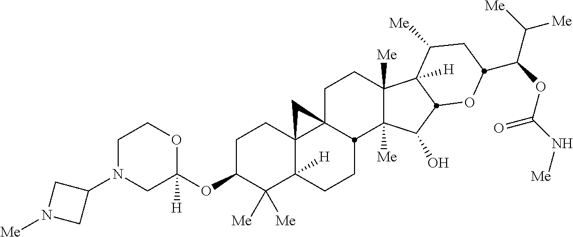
C1N(C2CN([Me])C2)CC(OC2C([Me])([Me])C3([H])C4(CC2)C2(CCC5([Me])C([Me])(C(O)C6C5([H])C([Me])CC(C(OC(N[Me])=O)C([Me])[Me])O6)C2CC3)C4)([H])OC1
